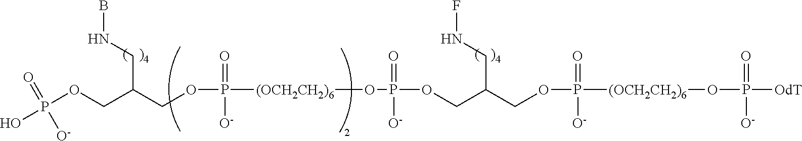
OP(OCC(COP([(OCH2CH2)6]OP(OCC(COP([(OCH2CH2)6]OP([OdT])(=O)[O-])(=O)[O-])CNF)(=O)[O-])(=O)[O-])CNB)(=O)[O-]
